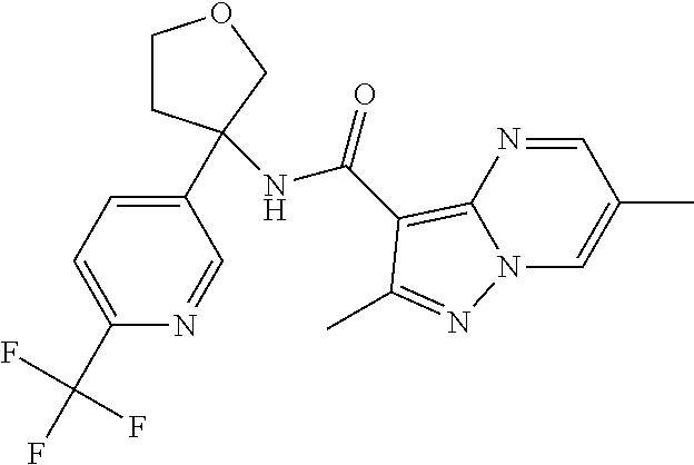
C1CC(C2=CC=C(C(F)(F)F)N=C2)(NC(=O)C2=C3N(C=C(C)C=N3)N=C2C)CO1
